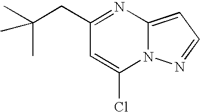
C1(CC(C)(C)C)=NC2=CC=NN2C(Cl)=C1
